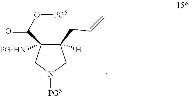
C1(CC=C)([H])C(C(O[PG5])=O)([PG1HN])CN([PG3])C1
